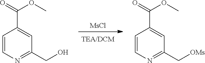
[MsCl].C1=CN=C(C[OMs])C=C1C(=O)OC.C1=CN=C(CO)C=C1C(=O)OC
